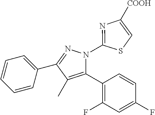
C1=CC=C(C2=NN(C3=NC([COOH])=CS3)C(C3=C(F)C=C(F)C=C3)=C2C)C=C1
